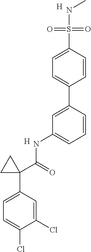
C1=CC(S(=O)(=O)NC)=CC=C1C1=CC(NC(C2(C3=CC=C(Cl)C(Cl)=C3)CC2)=O)=CC=C1.[H].[H]
